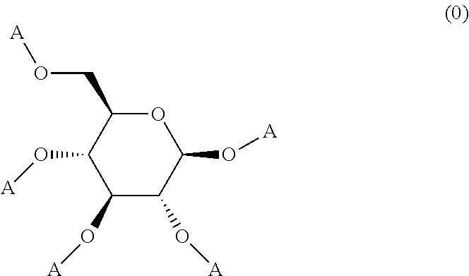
O1C(CO[A])C(O[A])C(O[A])C(O[A])C1O[A]
